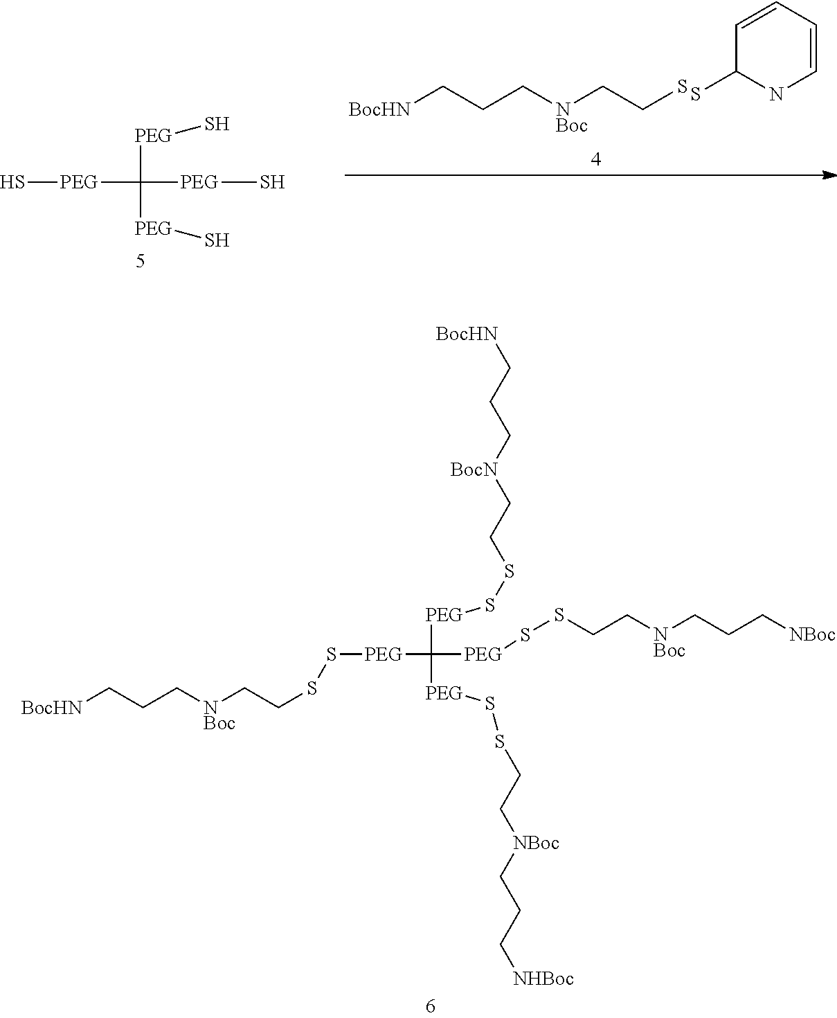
[BocHN]CCC[NBoc]CCSS[PEG]C([PEG]SSCC[NBoc]CCC[NBoc])([PEG]SSCC[BocN]CCC[BocHN])[PEG]SSCC[NBoc]CCC[NHBoc].[BocHN]CCC[NBoc]CCS.SC1NC=CC=C1.S[PEG]C([PEG]S)([PEG]S)[PEG]S
